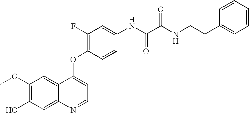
OC1=C(OC)C=C2C(=C1)N=CC=C2OC1=C(F)C=C(NC(C(NCCC2=CC=CC=C2)=O)=O)C=C1
